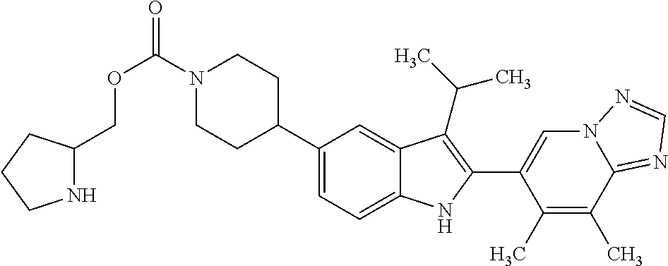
O(C(=O)N1CCC(C2=CC=C3C(=C2)C(C(C)C)=C(C2=CN4C(=NC=N4)C(C)=C2C)N3)CC1)CC1NCCC1
